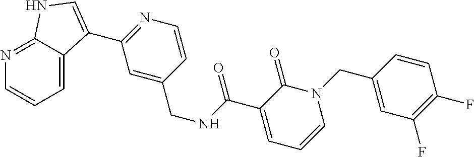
N1=C2C(=CC=C1)C(C1=NC=CC(CNC(C3=CC=CN(CC4=CC(F)=C(F)C=C4)C3=O)=O)=C1)=CN2
